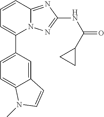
C1(C2=CC=C3C(=C2)C=CN3C)=CC=CC2=NC(NC(=O)C3CC3)=NN12
